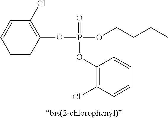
C1=CC(OP(OCCCC)(=O)OC2=C(Cl)C=CC=C2)=C(Cl)C=C1
